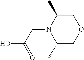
C1C(C)N(CC(=O)O)C(C)CO1
